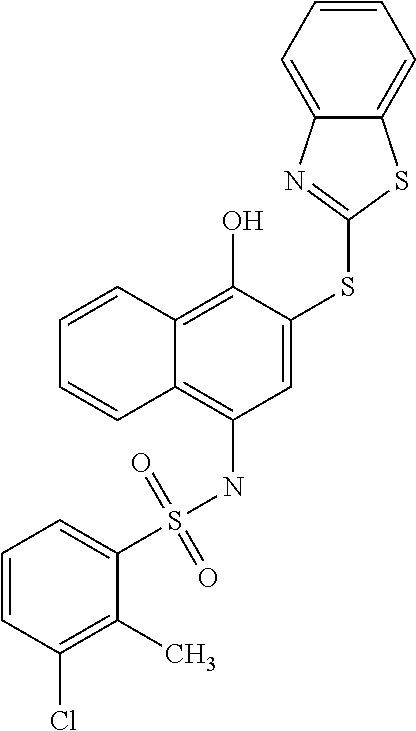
C1(S(NC2=C3C(=C(O)C(SC4=NC5=CC=CC=C5S4)=C2)C=CC=C3)(=O)=O)=CC=CC(Cl)=C1C
